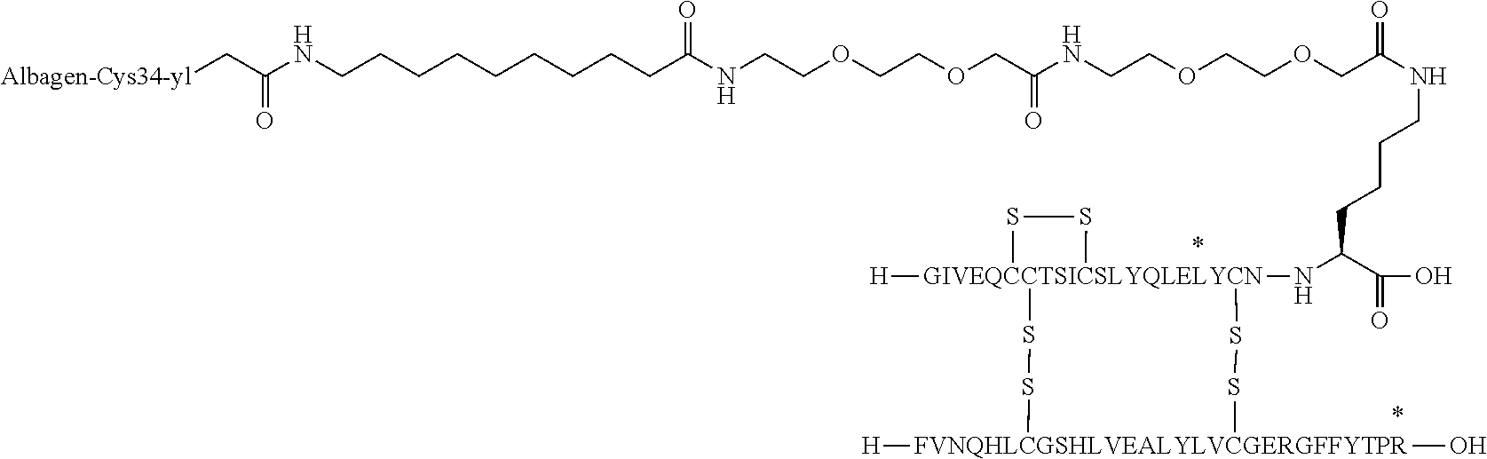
[Albagen-Cys34-yl]CC(NCCCCCCCCCC(NCCOCCOCC(NCCOCCOCC(NCCCCC(N[GIVEQCCTSICSLYQLELYCN]12([H])(SS1)SS[FVNQHLCGSHLVEALYLVCGERGFFYTPR]([H])(O)SS2)C(=O)O)=O)=O)=O)=O
